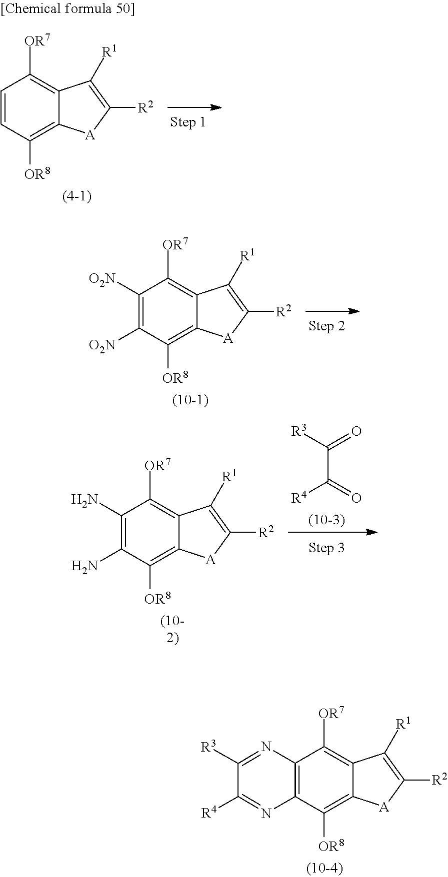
C1=CC([OR8])=C2C(=C1[OR7])C([R1])=C([R2])[A]2.C1([O2N])=C([O2N])C([OR8])=C2C(=C1[OR7])C([R1])=C([R2])[A]2.C1(N)=C(N)C([OR8])=C2C(=C1[OR7])C([R1])=C([R2])[A]2.C(C(=O)[R4])([R3])=O.C12=C(C([OR8])=C3C(=C1[OR7])C([R1])=C([R2])[A]3)N=C([R4])C([R3])=N2
